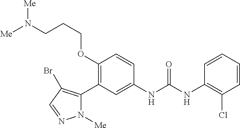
C1(OCCCN([Me])[Me])=C(C2=C(Br)C=NN2[Me])C=C(NC(NC2=C(Cl)C=CC=C2)=O)C=C1
